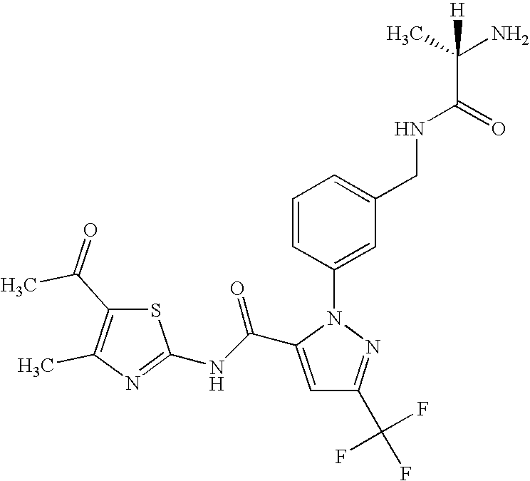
C1=C(C(NC2=NC(C)=C(C(C)=O)S2)=O)N(C2=CC(CNC(C(N)(C)[H])=O)=CC=C2)N=C1C(F)(F)F
